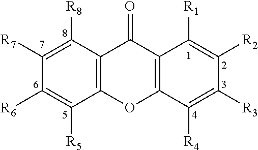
C12=C(C([R8])=C([R7])C([R6])=C1[R5])C(=O)C1=C(O2)C([R4])=C([R3])C([R2])=C1[R1]
